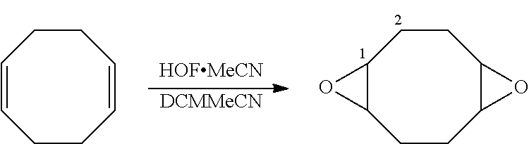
[DCMMeCN].C12C(CCC3C(CC1)O3)O2.C1=CCCC=CCC1
